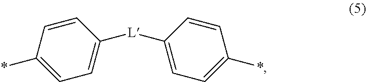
C1=C([L]C2=CC=C(*)C=C2)C=CC(*)=C1
